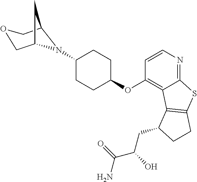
C1(N2C3COCC2C3)CCC(OC2=C3C(=NC=C2)SC2=C3C(CC(O)C(N)=O)CC2)CC1
